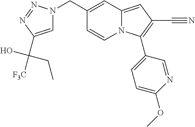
C1(CN2C=C(C([F3C])(O)CC)N=N2)=CC2=CC(C#N)=C(C3=CC=C(OC)N=C3)N2C=C1
